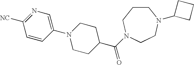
N1=C([NC])C=CC(N2CCC(C(=O)N3CCCN(C4CCC4)CC3)CC2)=C1
